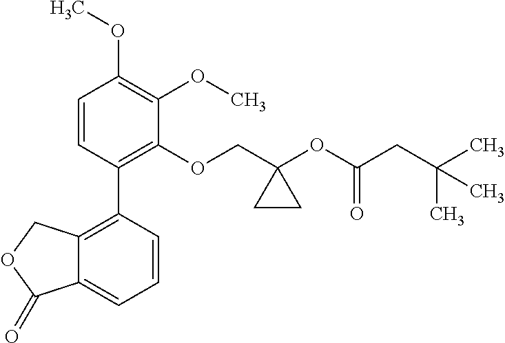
C1=CC(C2=C3C(=CC=C2)C(=O)OC3)=C(OCC2(OC(CC(C)(C)C)=O)CC2)C(OC)=C1OC
